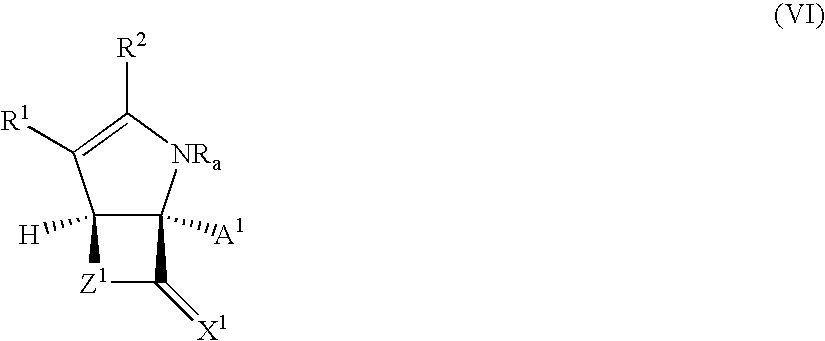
C12([H])[Z1]C(=[X1])C1([A1])[NRa]C([R2])=C2[R1]
